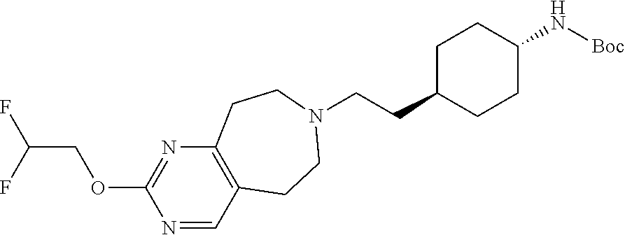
C(CC1CCC(N[Boc])CC1)N1CCC2=C(N=C(OCC(F)F)N=C2)CC1
